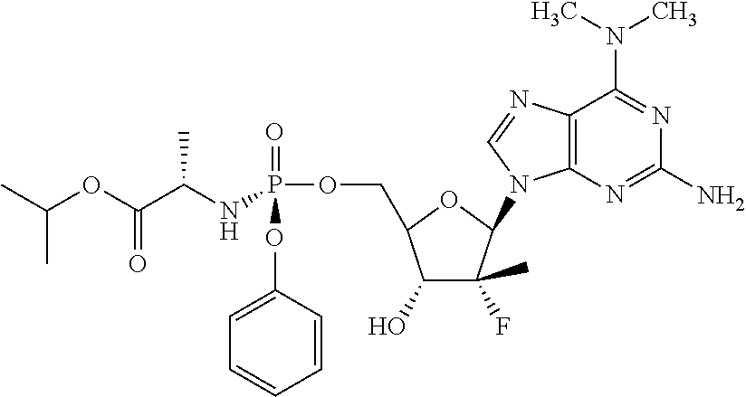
C12=C(N=C(N)N=C1N(C)C)N(C1C(F)(C)C(O)C(COP(=O)(OC3=CC=CC=C3)NC(C(OC(C)C)=O)C)O1)C=N2
